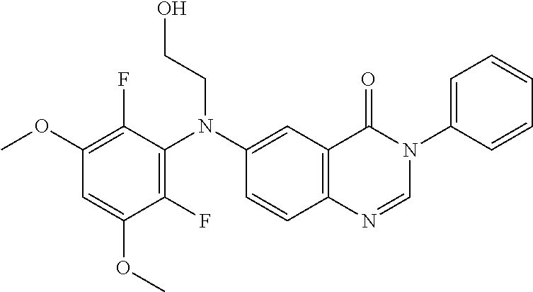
C1(OC)=C(F)C(N(CCO)C2=CC3=C(C=C2)N=CN(C2=CC=CC=C2)C3=O)=C(F)C(OC)=C1
